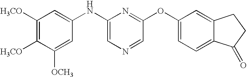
C1([H3CO])=C([H3CO])C([OCH3])=CC(NC2=CN=CC(OC3=CC=C4C(=C3)CCC4=O)=N2)=C1
